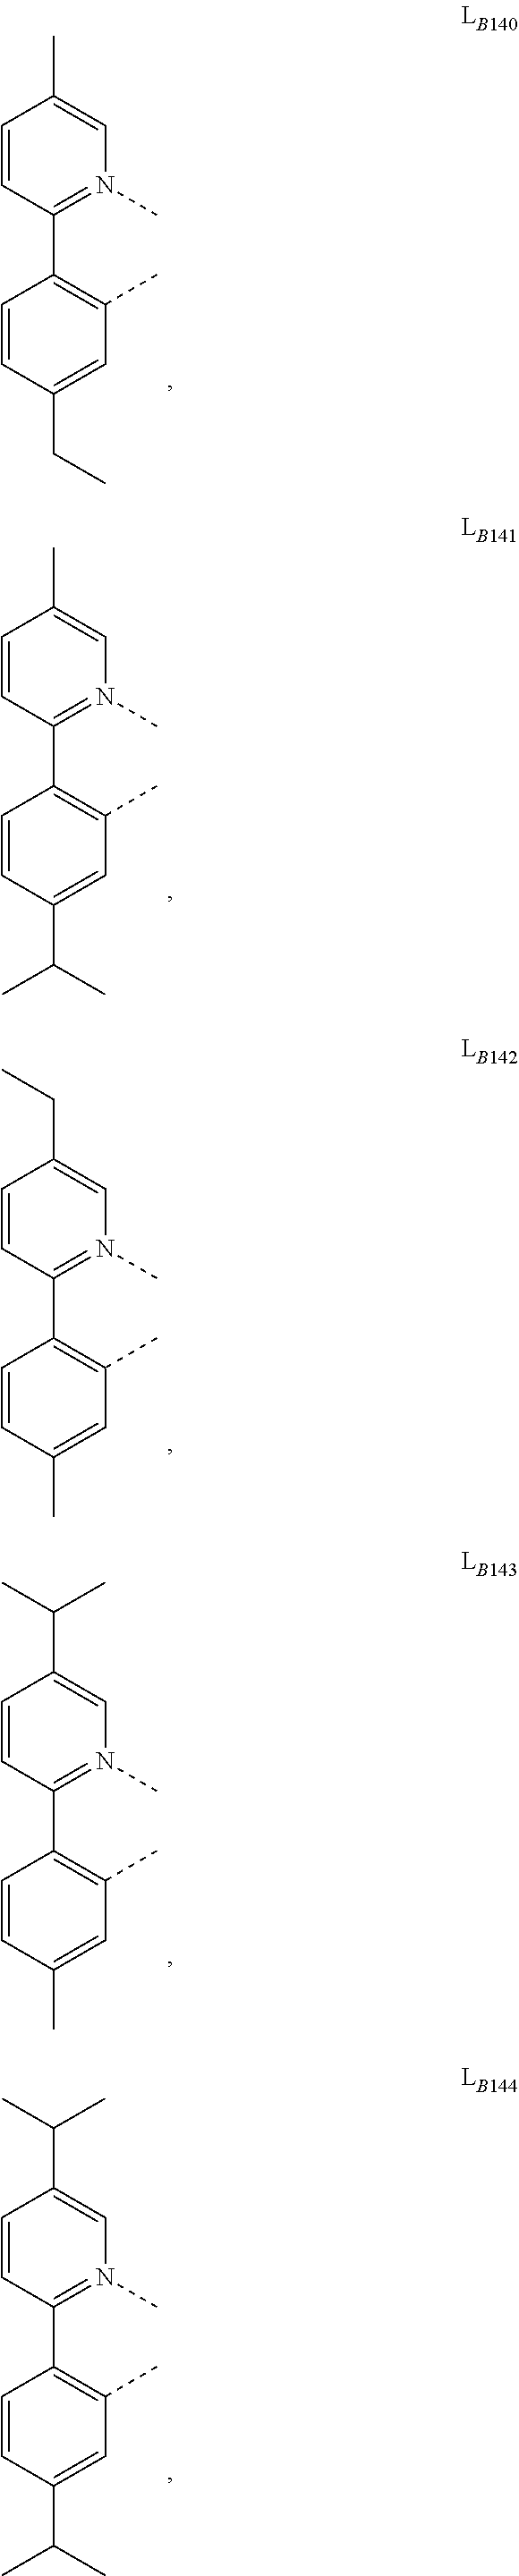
C1=CC(C)=CN(C)=C1C1=C(C)C=C(CC)C=C1.C1=CC(C)=CN(C)=C1C1=C(C)C=C(C(C)C)C=C1.C1=CC(CC)=CN(C)=C1C1=C(C)C=C(C)C=C1.C1=CC(C(C)C)=CN(C)=C1C1=C(C)C=C(C)C=C1.C1=CC(C(C)C)=CN(C)=C1C1=C(C)C=C(C(C)C)C=C1
